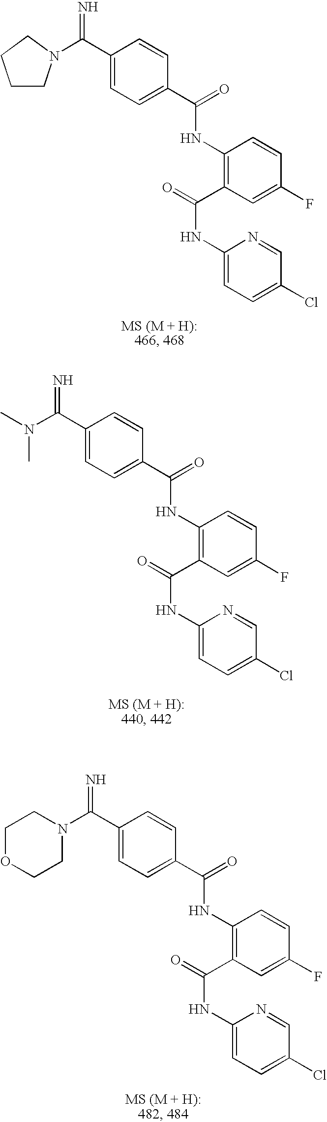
C1(C(=N)N2CCCC2)=CC=C(C(=O)NC2=C(C(=O)NC3=CC=C(Cl)C=N3)C=C(F)C=C2)C=C1.C1(C(N(C)C)=N)=CC=C(C(=O)NC2=C(C(=O)NC3=CC=C(Cl)C=N3)C=C(F)C=C2)C=C1.C1(C(N2CCOCC2)=N)=CC=C(C(=O)NC2=C(C(=O)NC3=CC=C(Cl)C=N3)C=C(F)C=C2)C=C1
